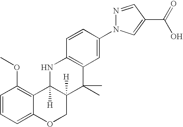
C12=CC=CC(OC)=C1C1([H])C([H])(CO2)C(C)(C)C2=C(N1)C=CC(N1N=CC(C(=O)O)=C1)=C2
